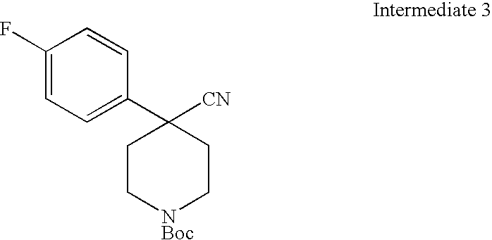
C1(F)=CC=C(C2([CN])CC[NBoc]CC2)C=C1
